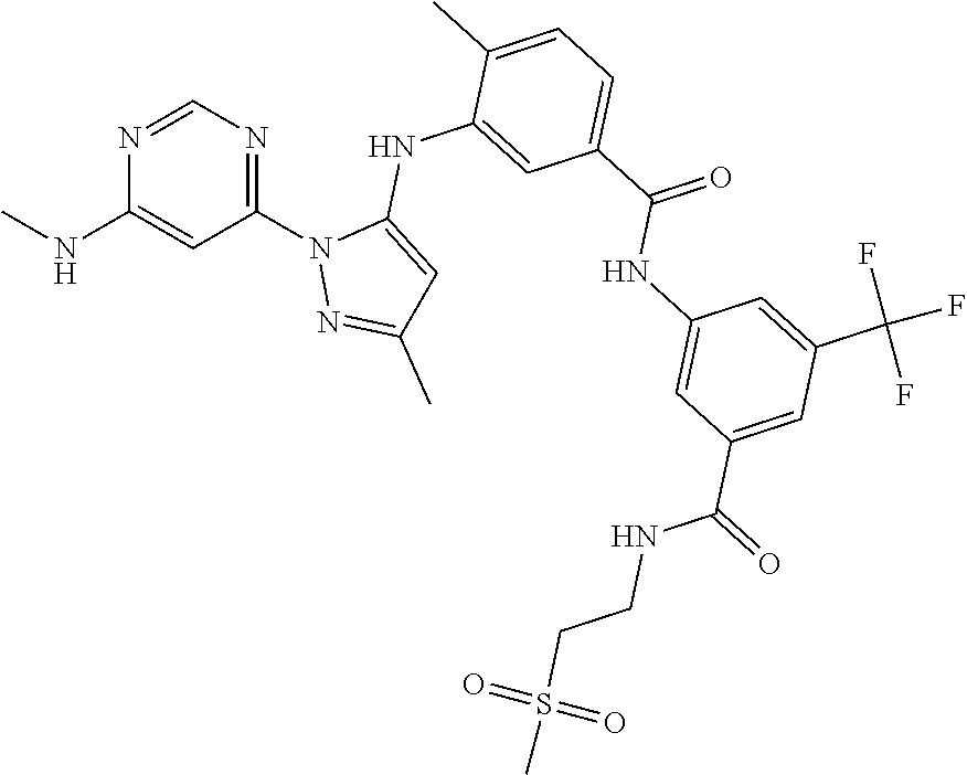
N1=CN=C(N2N=C(C)C=C2NC2=CC(C(=O)NC3=CC(C(=O)NCCS(=O)(=O)C)=CC(C(F)(F)F)=C3)=CC=C2C)C=C1NC
